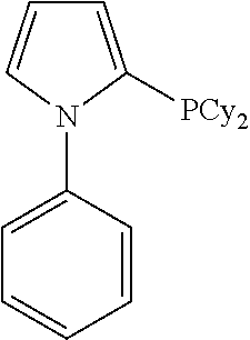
C1=C(N2C([PCy2])=CC=C2)C=CC=C1
